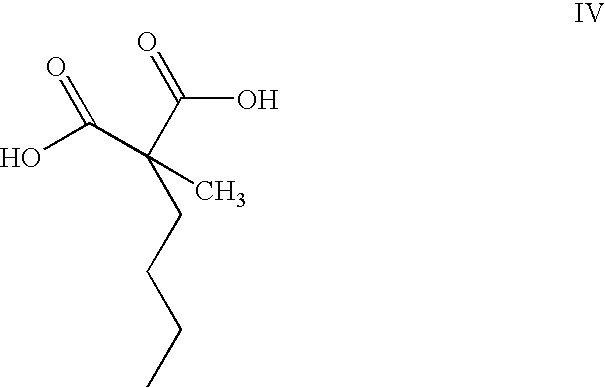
OC(=O)C(C(O)=O)(C)CCCC
